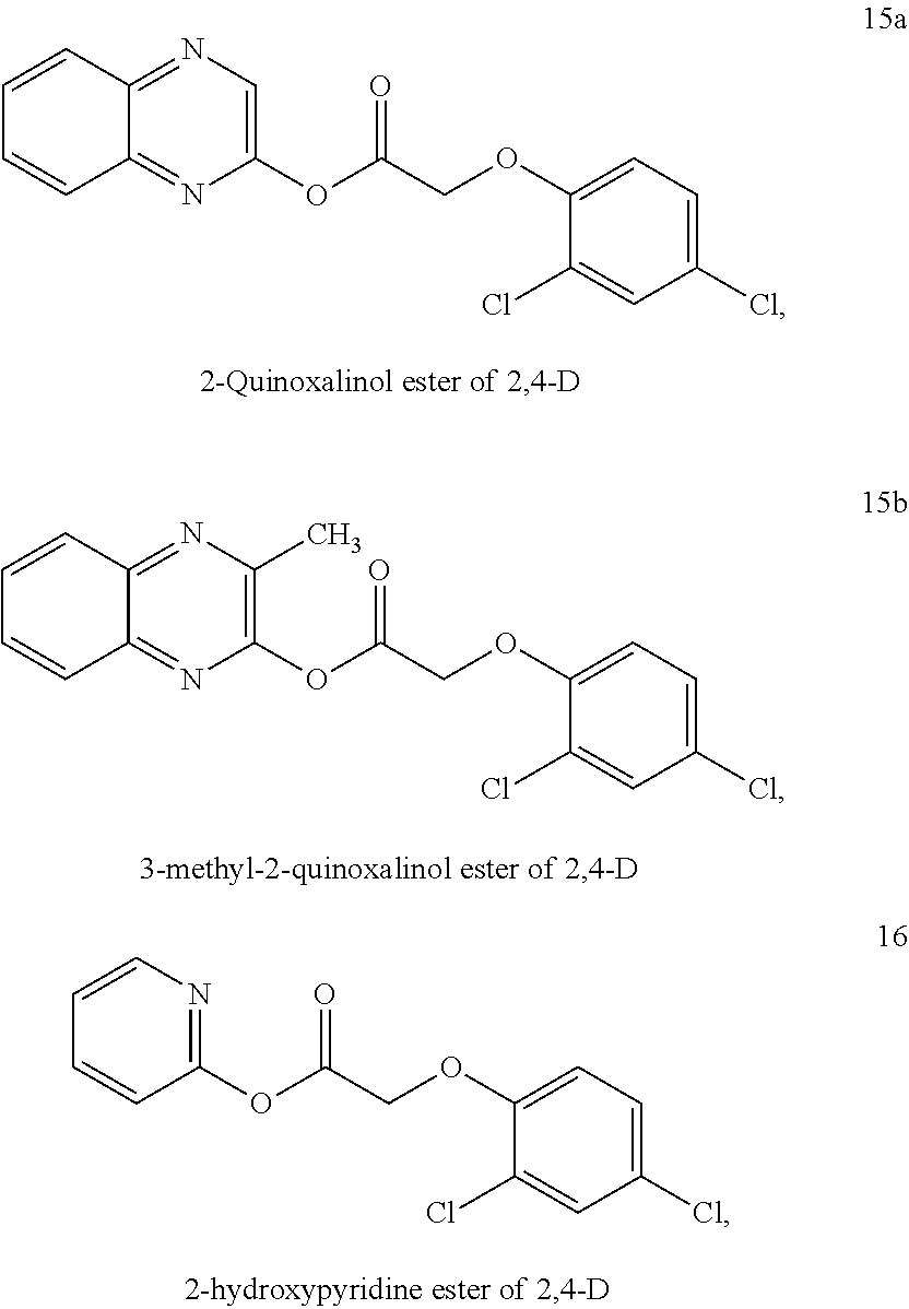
C1=CC2=NC=C(OC(=O)COC3=CC=C(Cl)C=C3Cl)N=C2C=C1.C1=CC2=NC(C)=C(OC(=O)COC3=CC=C(Cl)C=C3Cl)N=C2C=C1.C1=CC(OC(=O)COC2=CC=C(Cl)C=C2Cl)=NC=C1
